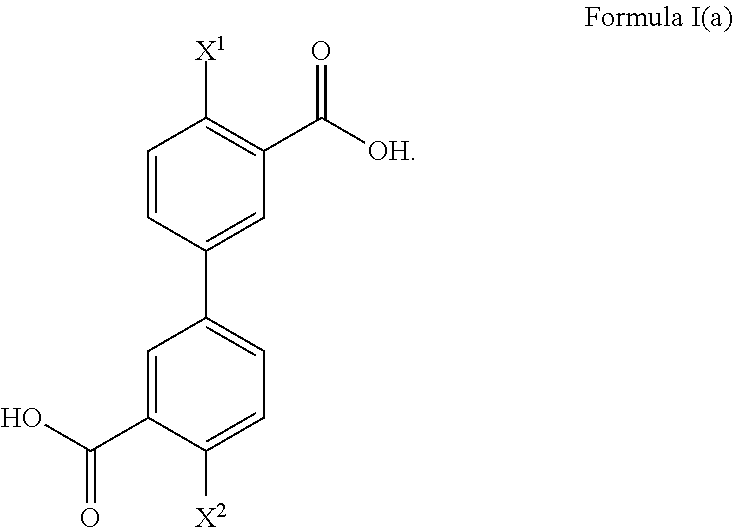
C1=C(C(O)=O)C([X2])=CC=C1C1=CC(C([OH])=O)=C([X1])C=C1
